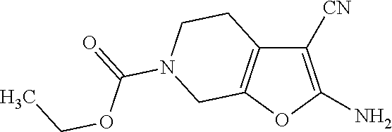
C1([CN])=C(N)OC2=C1CCN(C(=O)OCC)C2
